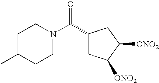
C1C(C)CCN(C(C2CC([ONO2])C([ONO2])C2)=O)C1
